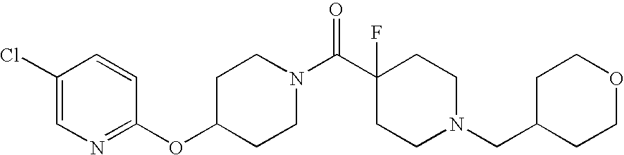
C1(OC2=NC=C(Cl)C=C2)CCN(C(C2(F)CCN(CC3CCOCC3)CC2)=O)CC1
